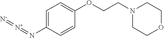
C1=C(N=[N+]=[N-])C=CC(OCCN2CCOCC2)=C1
